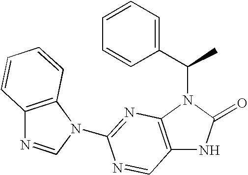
C12=C(N(C(C3=CC=CC=C3)C)C(=O)N1)N=C(N1C=NC3=C1C=CC=C3)N=C2
